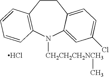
C1CC2=C(N([CH2CH2CH2NCH3]C)C3=CC(Cl)=CC=C13)C=CC=C2.Cl
